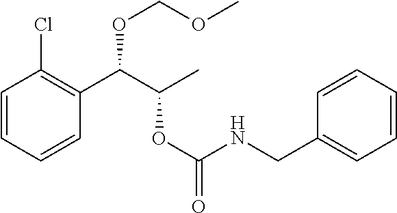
C1=CC=CC(C(C(C)OC(=O)NCC2=CC=CC=C2)OCOC)=C1Cl
